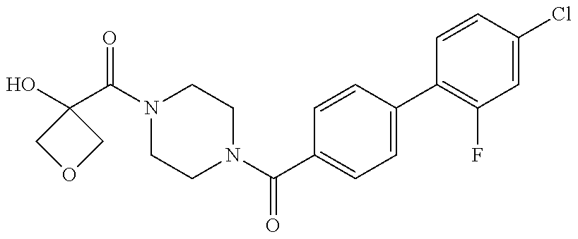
C1(O)(C(=O)N2CCN(C(=O)C3=CC=C(C4=C(F)C=C(Cl)C=C4)C=C3)CC2)COC1
